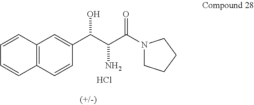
C1(C(C(C(N2CCCC2)=O)N)O)=CC2=C(C=C1)C=CC=C2.Cl
